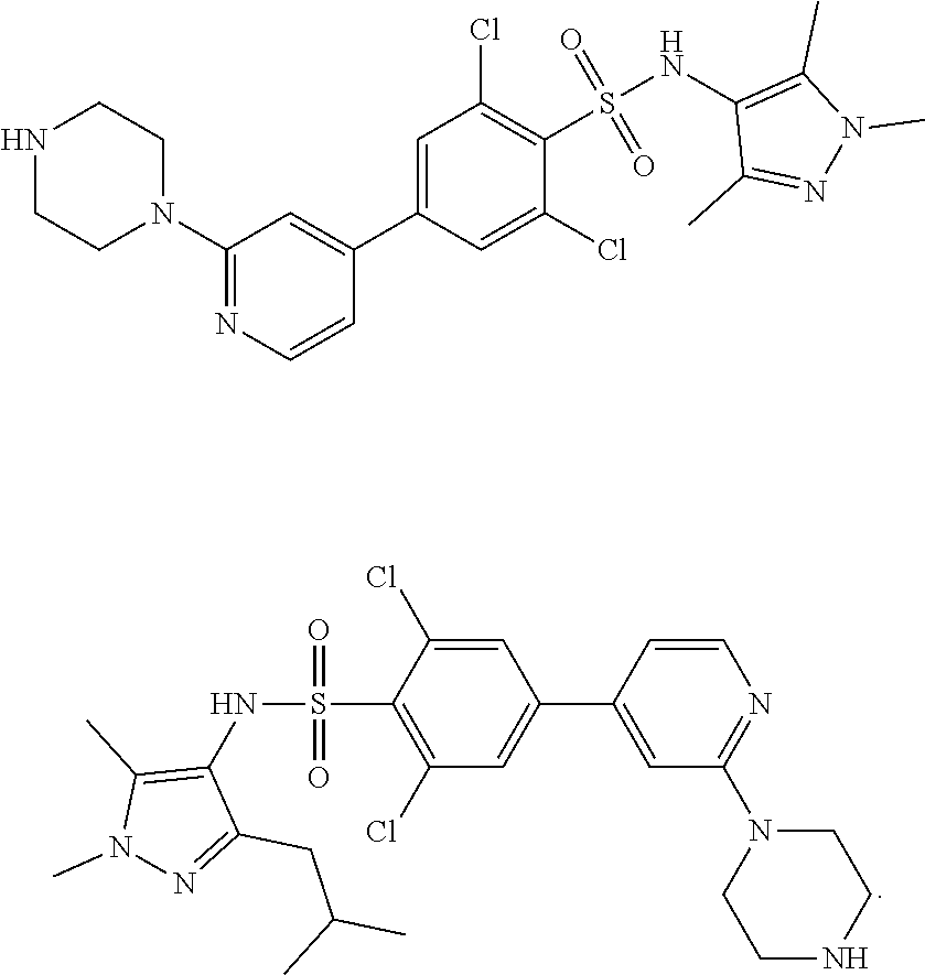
C1(C2=CC(Cl)=C(S(=O)(=O)NC3=C(C)N(C)N=C3CC(C)C)C(Cl)=C2)=CC(N2CCNCC2)=NC=C1.N1CCN(C2=NC=CC(C3=CC(Cl)=C(S(NC4=C(C)N(C)N=C4C)(=O)=O)C(Cl)=C3)=C2)CC1
